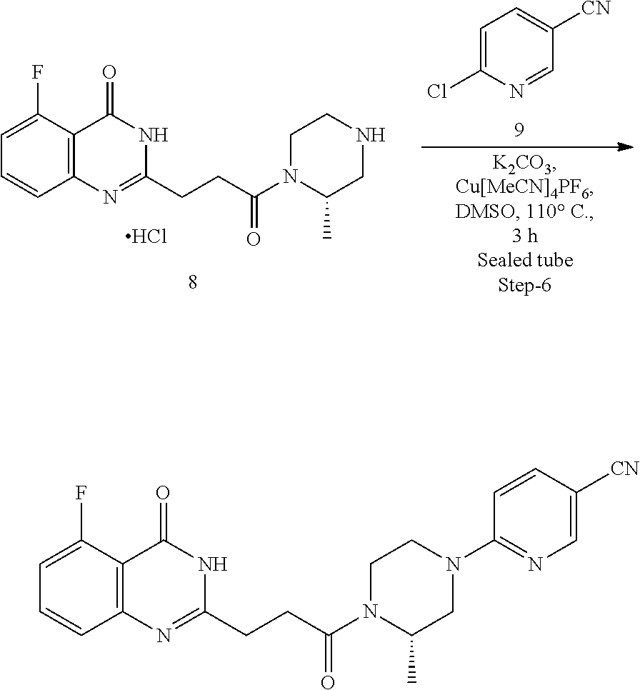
C1=C(F)C2=C(C=C1)N=C(CCC(N1C(C)CN(C3=NC=C([CN])C=C3)CC1)=O)NC2=O.C1=C(Cl)N=CC([CN])=C1.C1=C(F)C2=C(C=C1)N=C(CCC(N1C(C)CNCC1)=O)NC2=O.Cl
